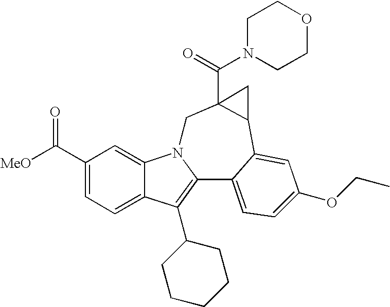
C1(C([MeO])=O)=CC=C2C(=C1)N1C(=C2C2CCCCC2)C2=CC=C(OCC)C=C2C2C(C(N3CCOCC3)=O)(C1)C2
